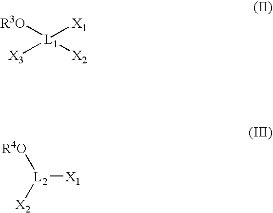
[R3O][L1]([X1])([X3])[X2].[X1][L2]([X2])[R4O]
